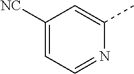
C1([NC])=CC=NC(C)=C1
